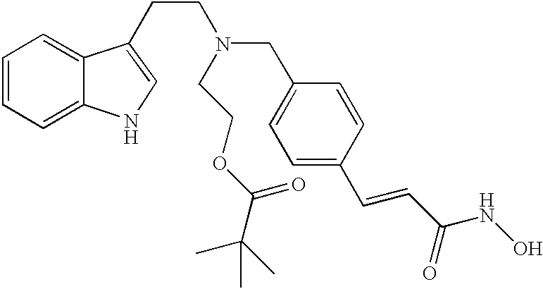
C1=CC=C2C(=C1)C(CCN(CC1=CC=C(C=CC(NO)=O)C=C1)CCOC(C(C)(C)C)=O)=CN2
